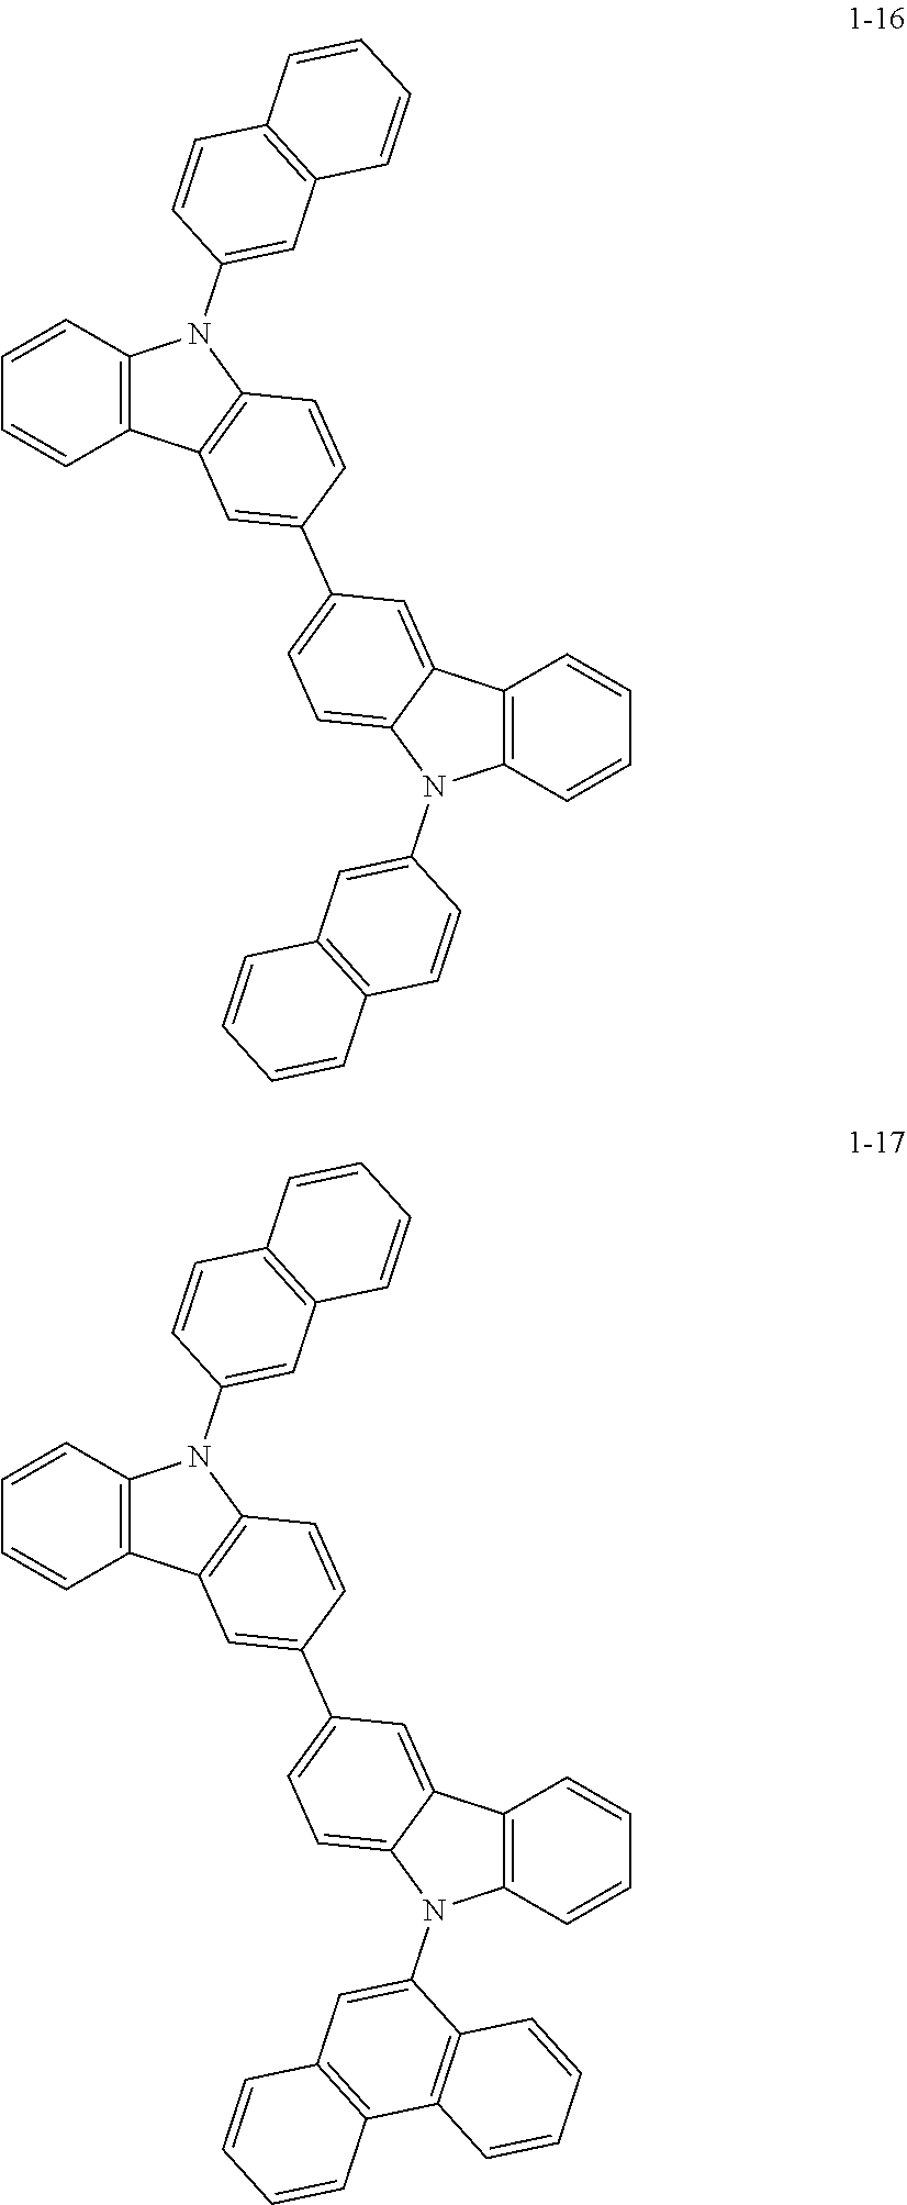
C12=C(C=CC=C1)N(C1=CC3=C(C=C1)C=CC=C3)C1=C2C=C(C2=CC=C3C(=C2)C2=C(N3C3=CC4=C(C=C3)C=CC=C4)C=CC=C2)C=C1.C12=C(C=CC=C1)N(C1=CC3=C(C=C1)C=CC=C3)C1=C2C=C(C2=CC=C3C(=C2)C2=C(N3C3=CC4=C(C5=C3C=CC=C5)C=CC=C4)C=CC=C2)C=C1
